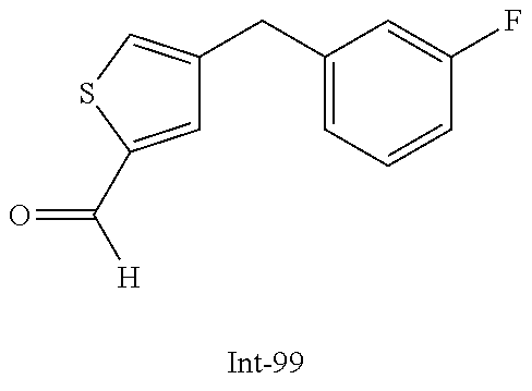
C1=C(C([H])=O)SC=C1CC1=CC=CC(F)=C1
